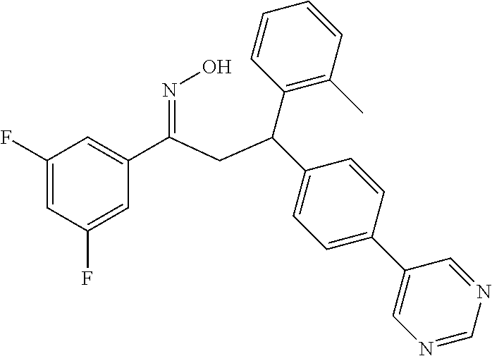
C1(F)=CC(F)=CC(C(=NO)CC(C2=CC=C(C3=CN=CN=C3)C=C2)C2=C(C)C=CC=C2)=C1
